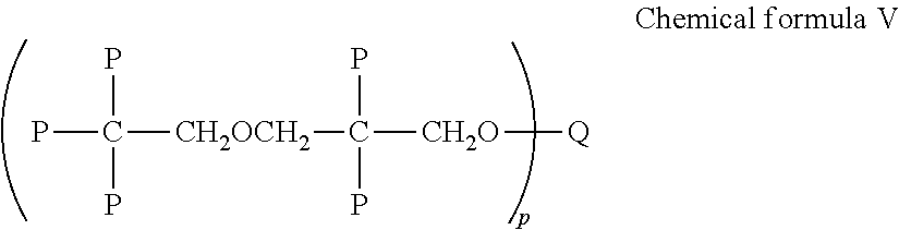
PC(P)([CH2OCH2]C(P)([CH2O][Q])P)P
